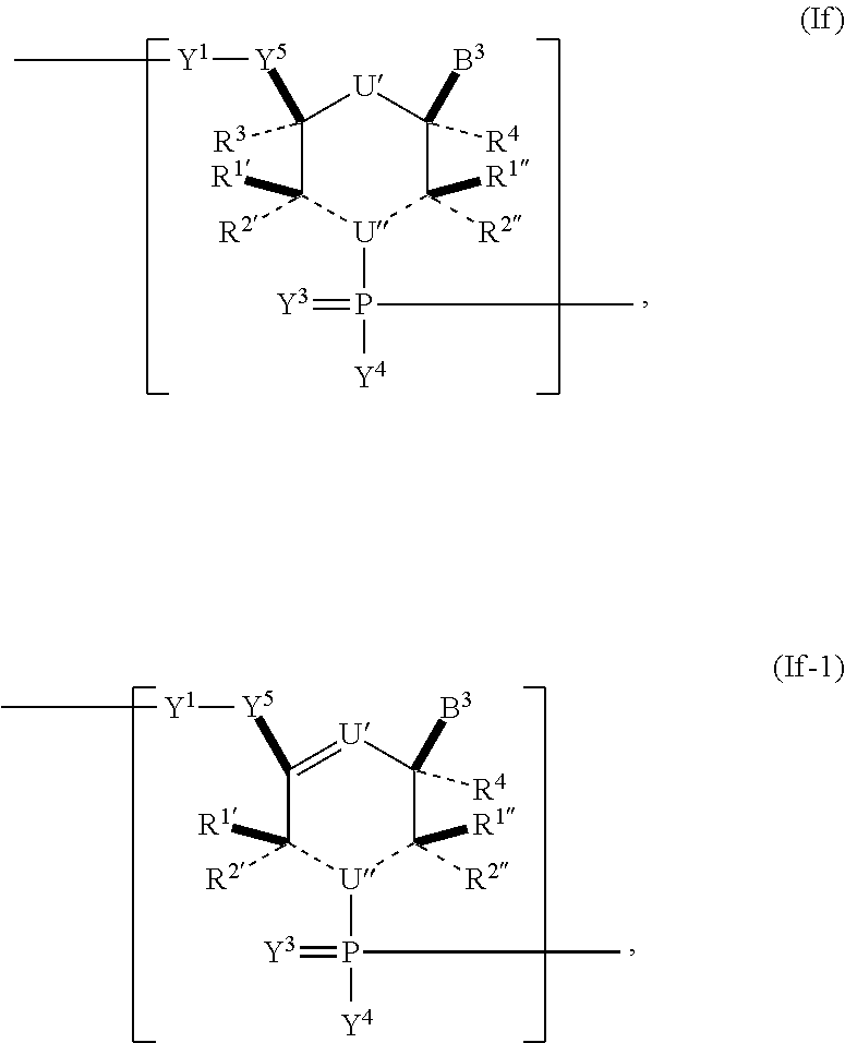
C1([R3])([Y5][Y1]C)C([R2])([R1])[U](P(=[Y3])([Y4])C)C([R2])([R1])C([R4])([B3])[U]1.C1([Y5][Y1]C)=[U]C([R4])([B3])C([R2])([R1])[U](P(=[Y3])([Y4])C)C1([R2])[R1]
